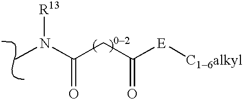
CN([R13])C(CC([E][C16alkyl])=O)=O
